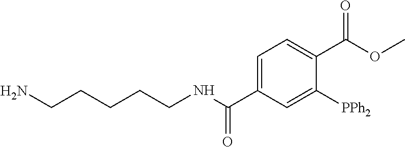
C(CCCCNC(C1=CC=C(C(OC)=O)C([PPh2])=C1)=O)N
